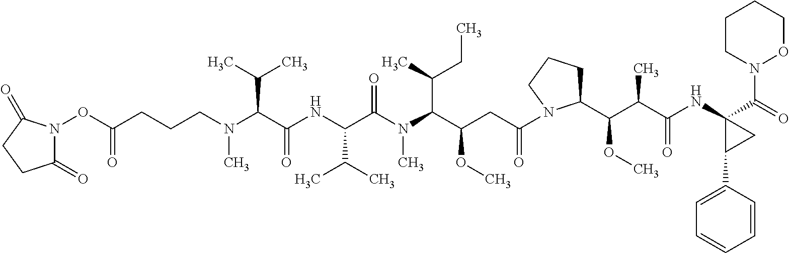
N(C(C(NC(C(N(C(C(CC(=O)N1C(C(C(C)C(NC2(C(=O)N3OCCCC3)C(C3=CC=CC=C3)C2)=O)OC)CCC1)OC)C(CC)C)C)=O)C(C)C)=O)C(C)C)(CCCC(ON1C(=O)CCC1=O)=O)C
